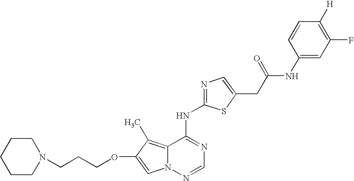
O(C1=CN2C(=C1C)C(NC1=NC=C(CC(NC3=CC(F)=C([H])C=C3)=O)S1)=NC=N2)CCCN1CCCCC1
